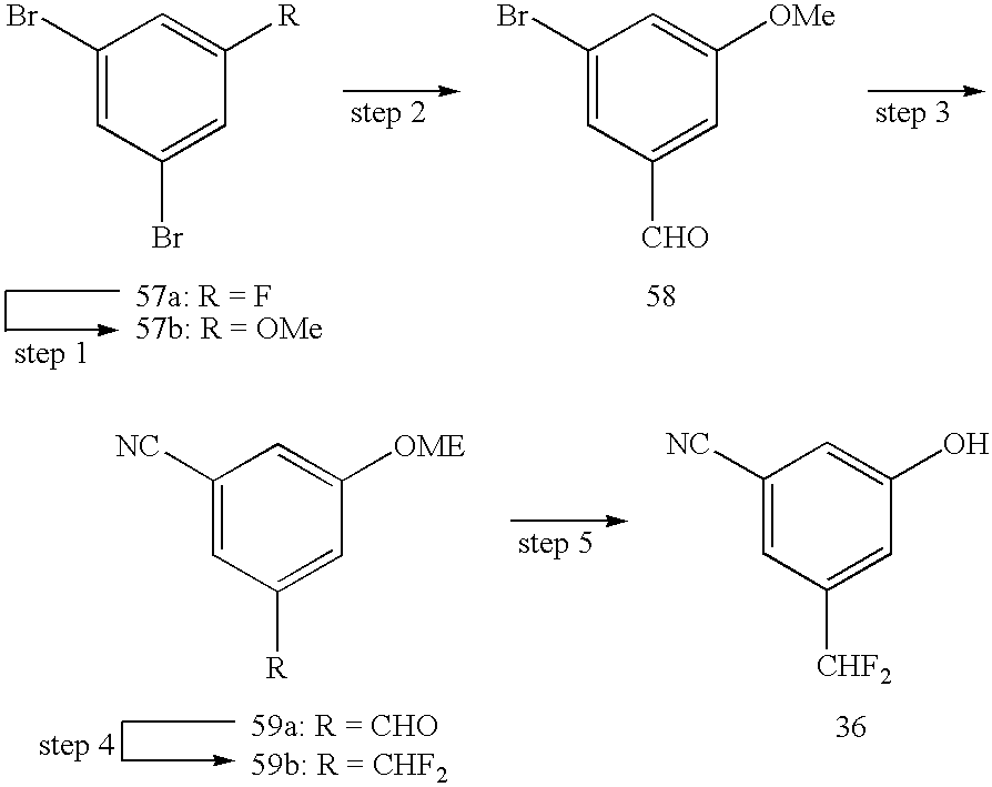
C1(Br)=CC(Br)=CC([R])=C1.C1(Br)=CC([CHO])=CC([OMe])=C1.C1([NC])=CC([R])=CC([OME])=C1.C1([NC])=CC([CHF2])=CC(O)=C1
